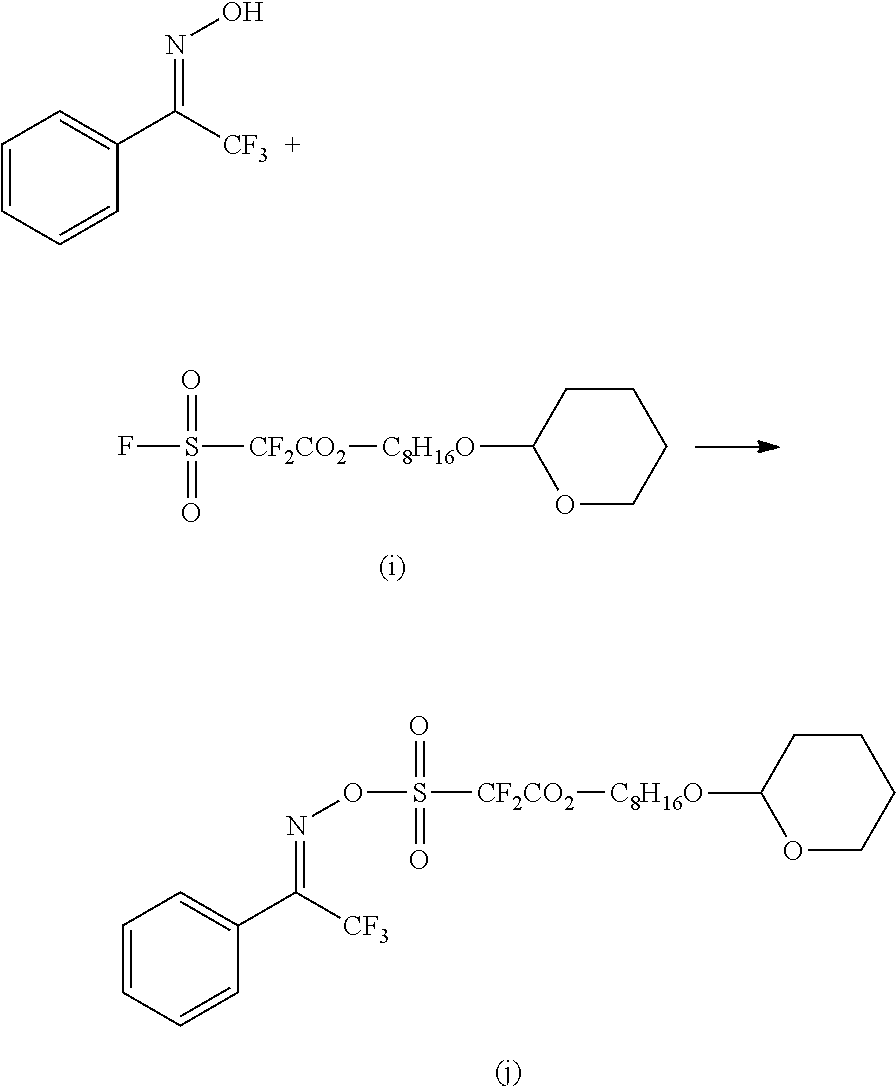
C1=CC=CC(C(=NOS(=O)(=O)[CF2CO2][C8H16O]C2OCCCC2)[CF3])=C1.FS(=O)(=O)[CF2CO2][C8H16O]C1OCCCC1.C1=CC=CC(C(=NO)[CF3])=C1
